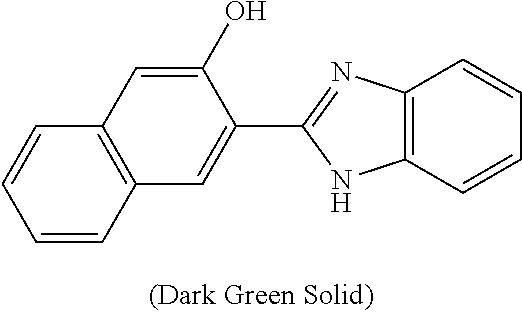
C1=CC2=C(C=C1)C=C(O)C(C1=NC3=C(C=CC=C3)N1)=C2
